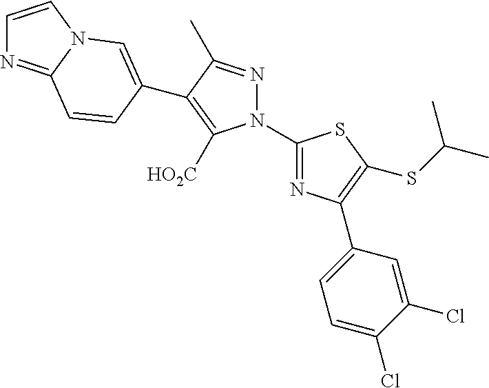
N1(C2=NC(C3=CC=C(Cl)C(Cl)=C3)=C(SC(C)C)S2)N=C(C)C(C2=CN3C(=NC=C3)C=C2)=C1[HO2C]
